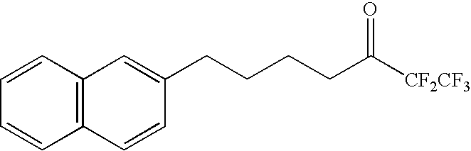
C(CCCC([CF2CF3])=O)C1=CC2=C(C=CC=C2)C=C1
